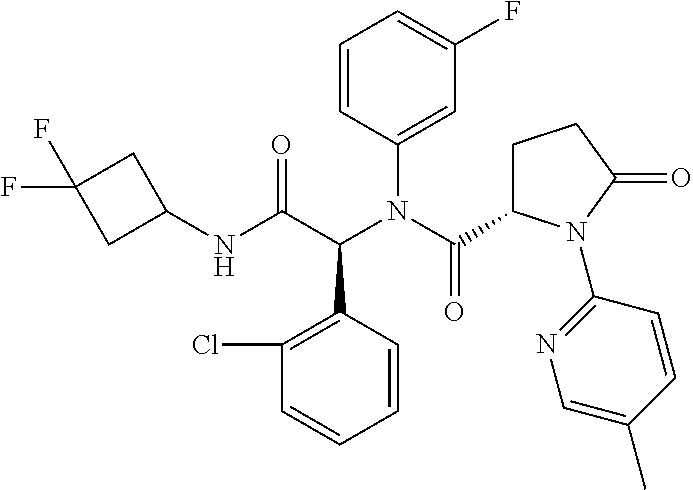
C1=CC(C(C(NC2CC(F)(F)C2)=O)N(C(C2CCC(=O)N2C2=NC=C(C)C=C2)=O)C2=CC(F)=CC=C2)=C(Cl)C=C1
